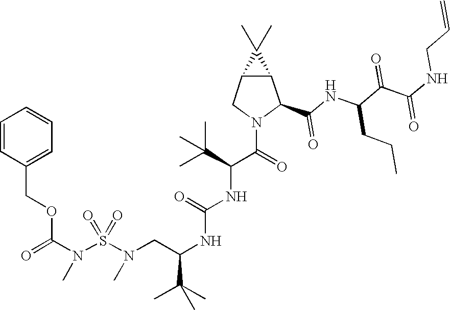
N(C(NC(C(=O)N1C(C(NC(C(C(NCC=C)=O)=O)CCC)=O)C2C(C1)C2(C)C)C(C)(C)C)=O)C(C(C)(C)C)CN(S(N(C(=O)OCC1=CC=CC=C1)C)(=O)=O)C
